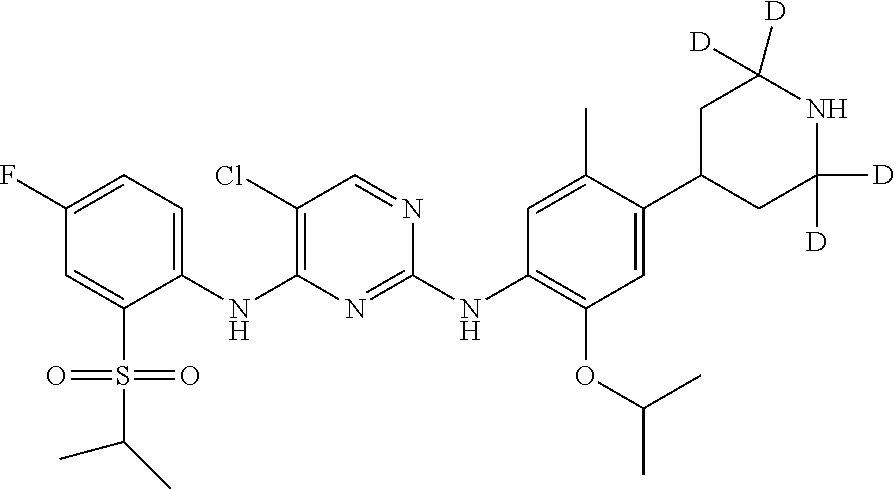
C1=C(F)C=C(S(C(C)C)(=O)=O)C(NC2=C(Cl)C=NC(NC3=C(OC(C)C)C=C(C4CC([D])([D])NC([D])([D])C4)C(C)=C3)=N2)=C1
